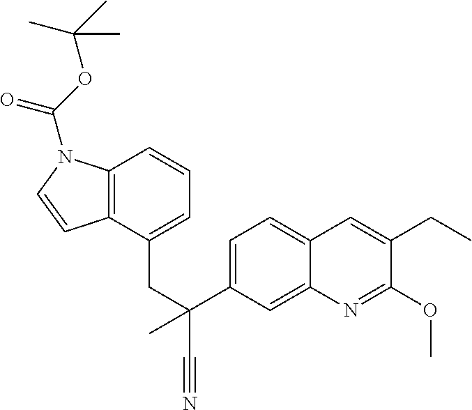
C(C1=CC2=CC=C(C(CC3=CC=CC4=C3C=CN4C(OC(C)(C)C)=O)(C)C#N)C=C2N=C1OC)C
